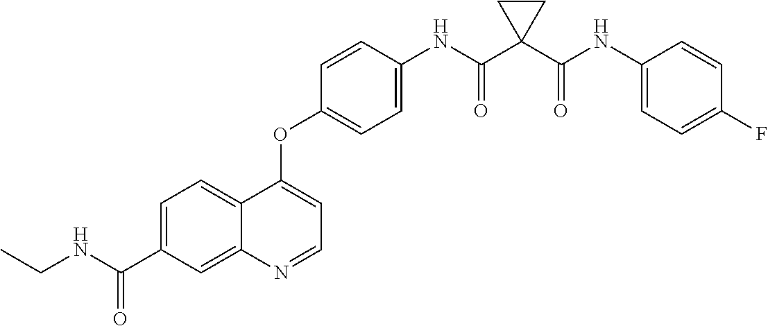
C12=CC=C(C(NCC)=O)C=C1N=CC=C2OC1=CC=C(NC(C2(C(NC3=CC=C(F)C=C3)=O)CC2)=O)C=C1
